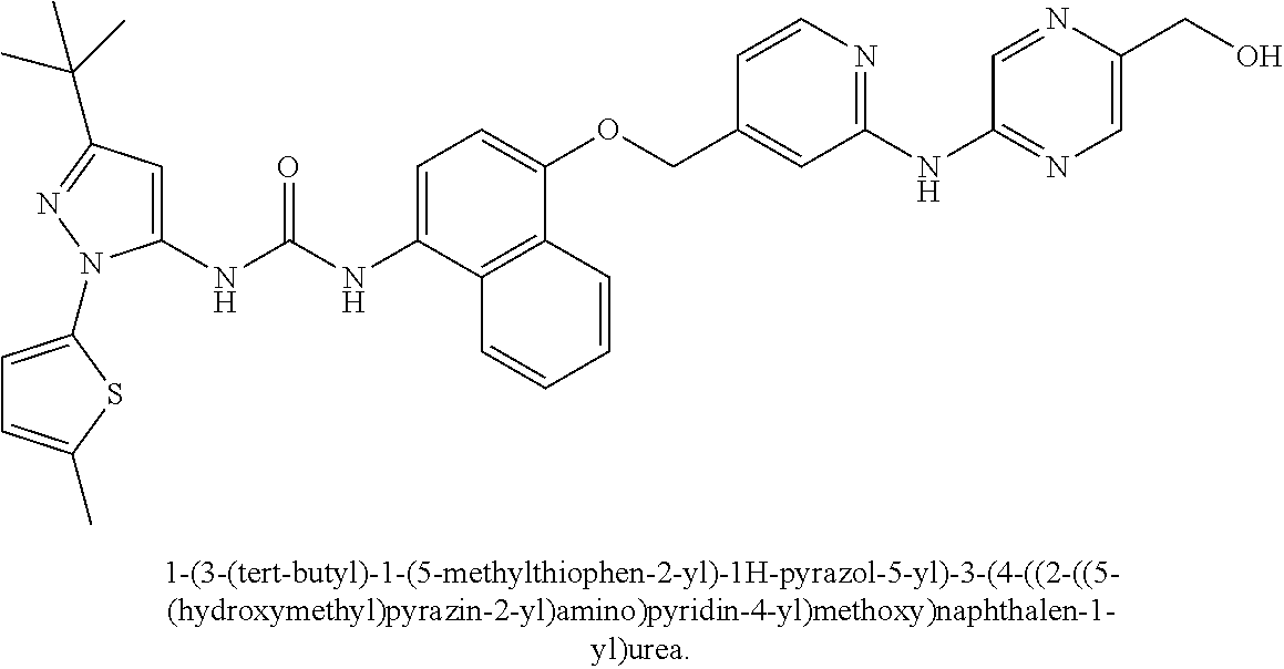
C1(NC(NC2=CC=C(OCC3=CC(NC4=NC=C(CO)N=C4)=NC=C3)C3=C2C=CC=C3)=O)=CC(C(C)(C)C)=NN1C1=CC=C(C)S1
